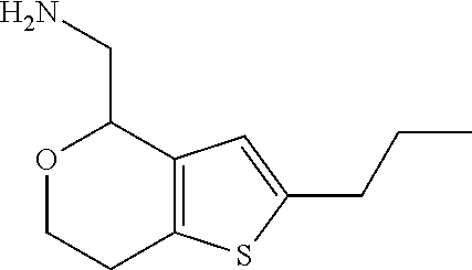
O1CCC2=C(C1CN)C=C(CCC)S2
